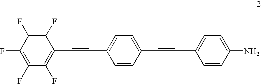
C1(F)=C(F)C(F)=C(F)C(F)=C1C#CC1=CC=C(C#CC2=CC=C(N)C=C2)C=C1
